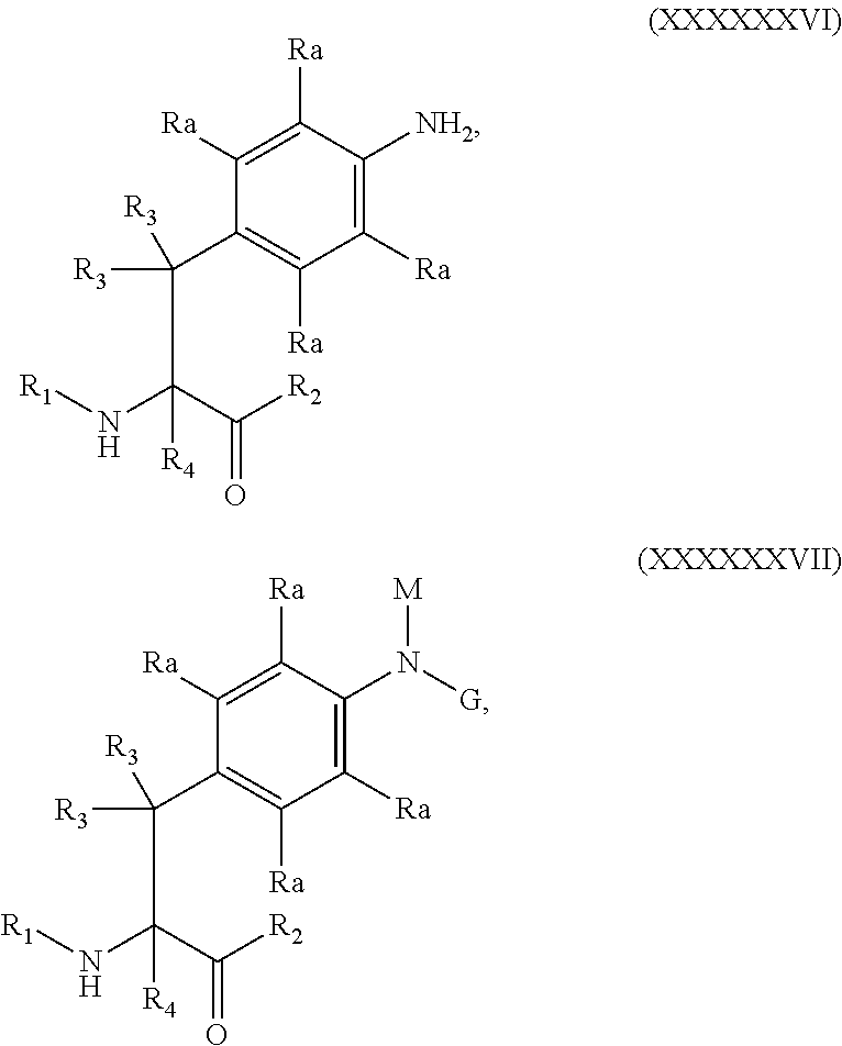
C1([Ra])=C([NH2])C([Ra])=C([Ra])C(C([R3])([R3])C([R4])(C([R2])=O)N[R1])=C1[Ra].C1([Ra])=C(N([M])[G])C([Ra])=C([Ra])C(C([R3])([R3])C([R4])(C([R2])=O)N[R1])=C1[Ra]
